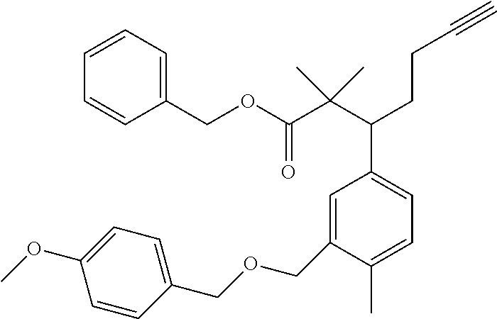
C1=C(COCC2=CC=C(OC)C=C2)C(C)=CC=C1C(CCC#C)C(C(OCC1=CC=CC=C1)=O)(C)C
